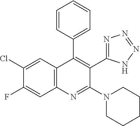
C1(Cl)=CC2=C(N=C(N3CCCCC3)C(C3=NN=NN3)=C2C2=CC=CC=C2)C=C1F
